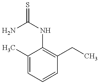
NC(NC1=C(CC)C=CC=C1C)=S
